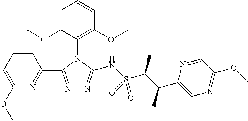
N1=C(C2=NC(OC)=CC=C2)N(C2=C(OC)C=CC=C2OC)C(NS(C(C(C)C2=CN=C(OC)C=N2)C)(=O)=O)=N1
